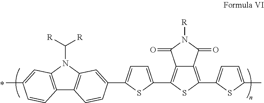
C12=C(C3=CC=C(C4=CC5=C(C6=C(N5C([R])[R])C=C(C)C=C6)C=C4)S3)SC(C3=CC=C(C)S3)=C1C(=O)N([R])C2=O
